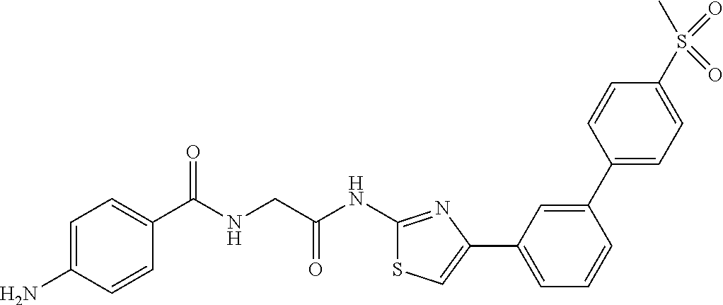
C1=C(N)C=CC(C(NCC(NC2=NC(C3=CC=CC(C4=CC=C(S(C)(=O)=O)C=C4)=C3)=CS2)=O)=O)=C1
